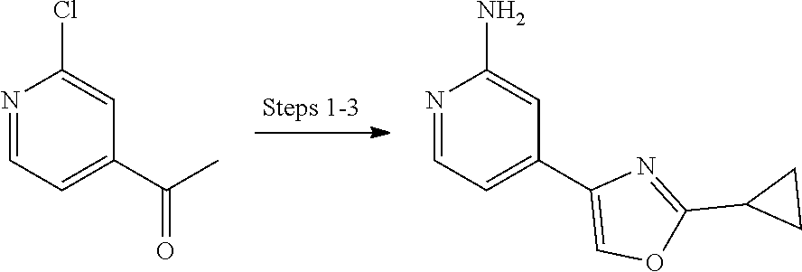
N1=CC=C(C2=COC(C3CC3)=N2)C=C1N.N1=CC=C(C(=O)C)C=C1Cl
